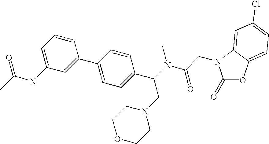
C1(=O)OC2=CC=C(Cl)C=C2N1CC(N(C(C1=CC=C(C2=CC(NC(C)=O)=CC=C2)C=C1)CN1CCOCC1)C)=O
